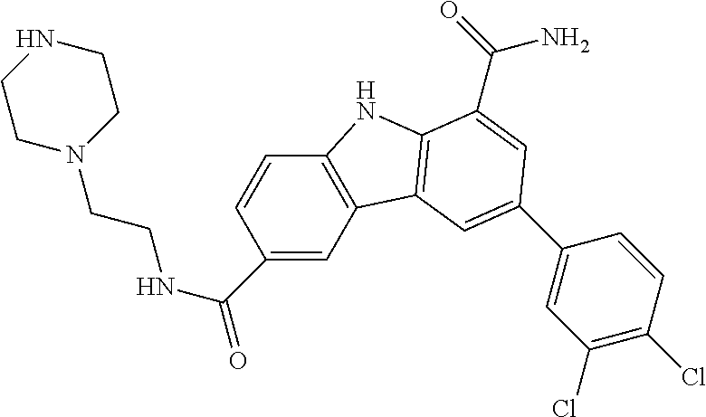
C1NCCN(CCNC(=O)C2=CC3=C(C=C2)NC2=C3C=C(C3=CC(Cl)=C(Cl)C=C3)C=C2C(=O)N)C1
